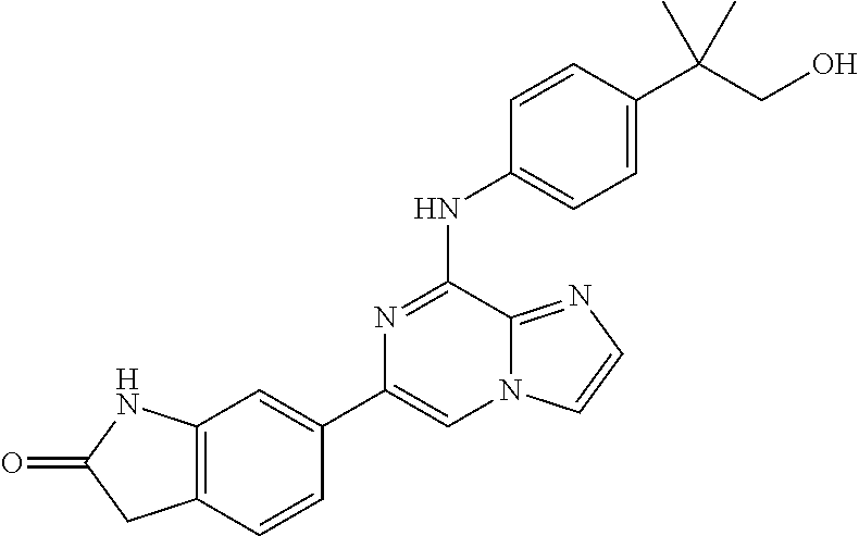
C1(C2=CC3=C(C=C2)CC(=O)N3)=CN2C(=NC=C2)C(NC2=CC=C(C(CO)(C)C)C=C2)=N1
